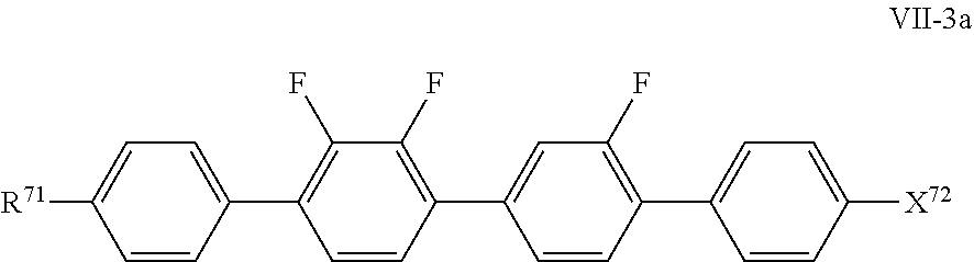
C1=C([R71])C=CC(C2=C(F)C(F)=C(C3=CC(F)=C(C4=CC=C([X72])C=C4)C=C3)C=C2)=C1
